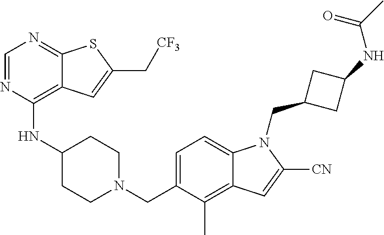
C1=NC(NC2CCN(CC3=CC=C4C(=C3C)C=C([CN])N4CC3CC(NC(C)=O)C3)CC2)=C2C(=N1)SC(C[CF3])=C2
